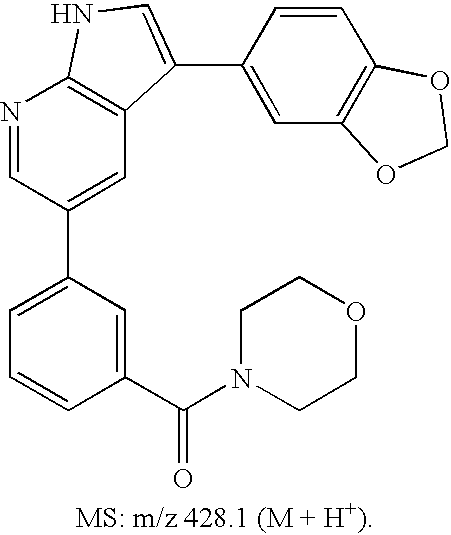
C1=C(C2=CC3=C(N=C2)NC=C3C2=CC3=C(C=C2)OCO3)C=C(C(=O)N2CCOCC2)C=C1
